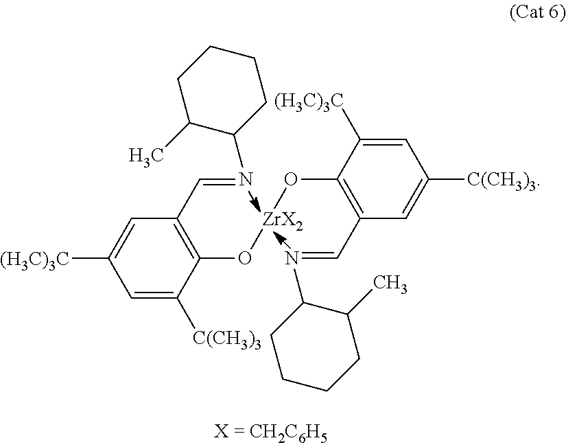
C1([(H3C)3C])=CC(C=NC2CCCCC2C)=C(O[ZrX2]OC2=C(C=NC3CCCCC3C)C=C([C(CH3)3])C=C2[(H3C)3C])C([C(CH3)3])=C1
